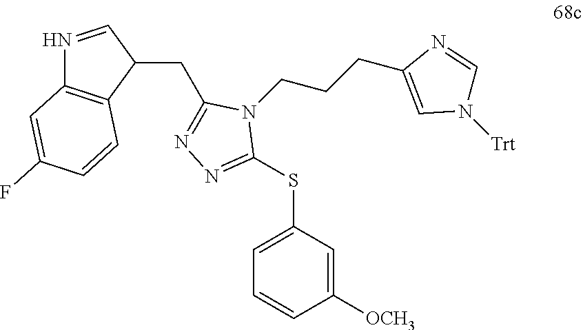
C1([OCH3])=CC(SC2=NN=C(CC3C=NC4=C3C=CC(F)=C4)N2CCCC2=CN([Trt])C=N2)=CC=C1
